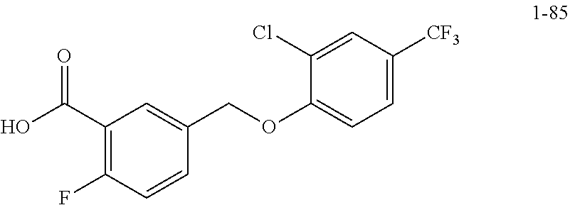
C1(C(O)=O)=C(F)C=CC(COC2=CC=C([CF3])C=C2Cl)=C1
